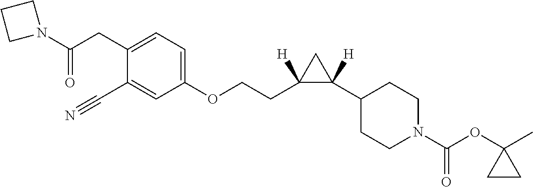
C1(CC(N2CCC2)=O)=CC=C(OCCC2([H])C(C3CCN(C(=O)OC4(C)CC4)CC3)([H])C2)C=C1C#N
